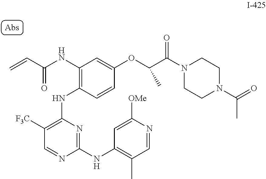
C1([F3C])=C(NC2=C(NC(C=C)=O)C=C(OC(C(N3CCN(C(=O)C)CC3)=O)C)C=C2)N=C(NC2=C(C)C=NC([OMe])=C2)N=C1
